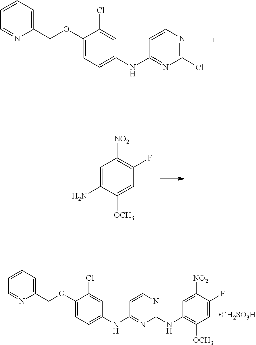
C1=CC=C(COC2=CC=C(NC3=NC(Cl)=NC=C3)C=C2Cl)N=C1.C1=C(N)C([OCH3])=CC(F)=C1[NO2].C1=CC=C(COC2=CC=C(NC3=NC(NC4=C([OCH3])C=C(F)C([NO2])=C4)=NC=C3)C=C2Cl)N=C1.[CH2SO3H]
